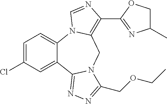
C12=CC=C(Cl)C=C1C1=NN=C(COCC)N1CC1=C(C3=NC(C)CO3)N=CN21
